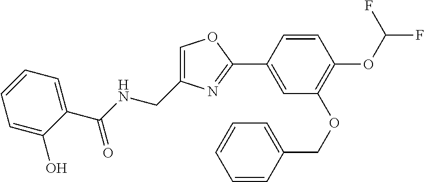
C1=C(CNC(C2=CC=CC=C2O)=O)N=C(C2=CC(OCC3=CC=CC=C3)=C(OC(F)F)C=C2)O1
